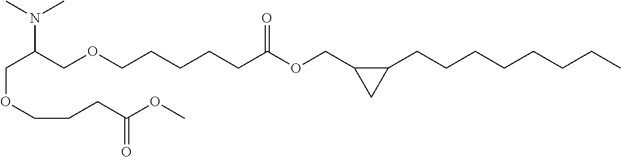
C(OCCCC(OC)=O)C(COCCCCCC(OCC1C(CCCCCCCC)C1)=O)N(C)C
